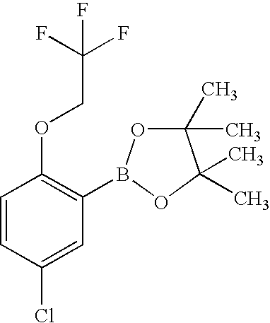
C1=CC(Cl)=CC(B2OC(C)(C)C(C)(C)O2)=C1OCC(F)(F)F
